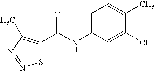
C1=C(NC(C2=C(C)N=NS2)=O)C=C(Cl)C(C)=C1
